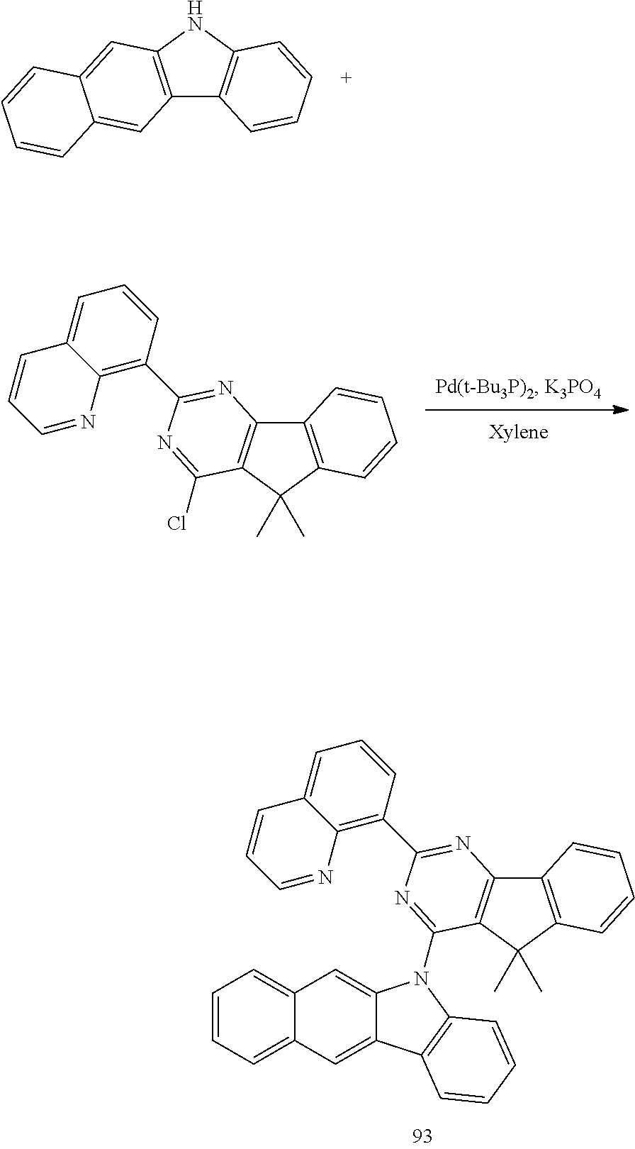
C12=C(NC3=C1C=CC=C3)C=C1C(=C2)C=CC=C1.C1=CC=C2C(=C1)C=C1C(=C2)C2=C(N1C1=NC(C3=C4C(=CC=C3)C=CC=N4)=NC3=C1C(C)(C)C1=C3C=CC=C1)C=CC=C2.C12=C(C=CC=C1)C(C)(C)C1=C2N=C(C2=C3C(=CC=C2)C=CC=N3)N=C1Cl
